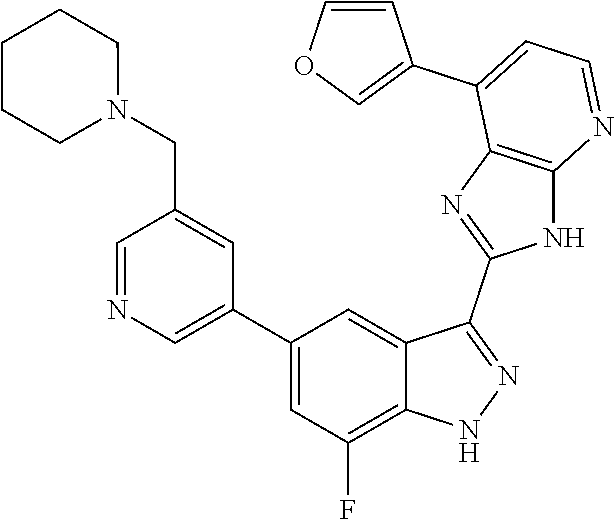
C1=NC=C(C2=CC(F)=C3C(=C2)C(C2=NC4=C(N2)N=CC=C4C2=COC=C2)=NN3)C=C1CN1CCCCC1
